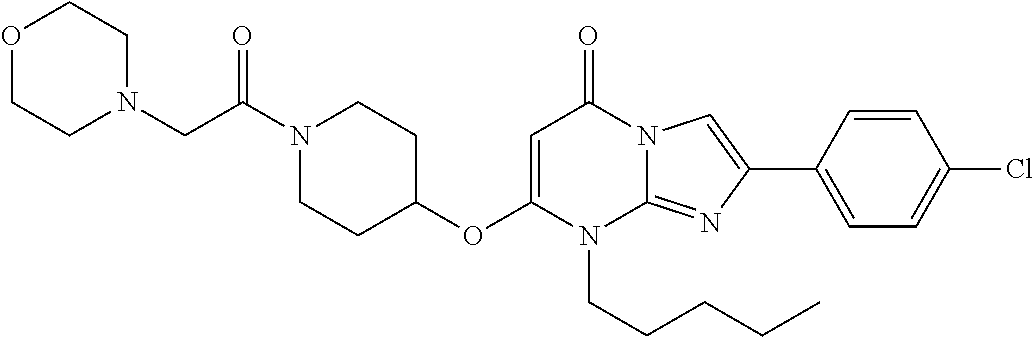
O(C1CCN(C(CN2CCOCC2)=O)CC1)C1=CC(=O)N2C(=NC(C3=CC=C(Cl)C=C3)=C2)N1CCCCC
